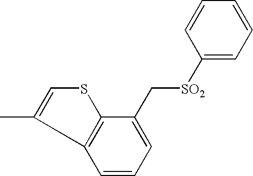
C([SO2]C1=CC=CC=C1)C1=CC=CC2=C1SC=C2C
